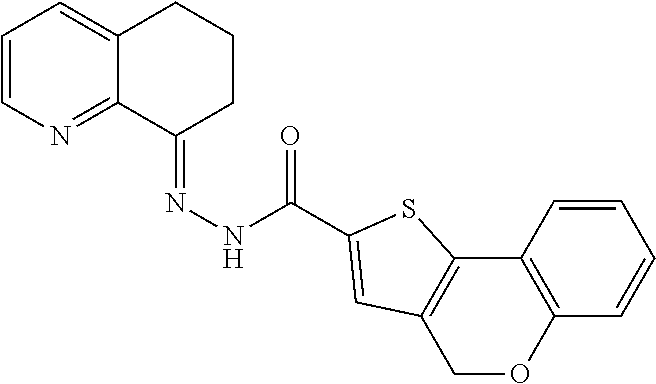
C1=CN=C2C(=C1)CCCC2=NNC(=O)C1=CC2=C(C3=C(C=CC=C3)OC2)S1
